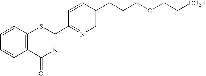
C1=CC2=C(C=C1)C(=O)N=C(C1=NC=C(CCCOCC[CO2H])C=C1)S2
